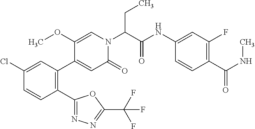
C1(Cl)=CC(C2=CC(=O)N(C(C(NC3=CC(F)=C(C(NC)=O)C=C3)=O)CC)C=C2OC)=C(C2=NN=C(C(F)(F)F)O2)C=C1
